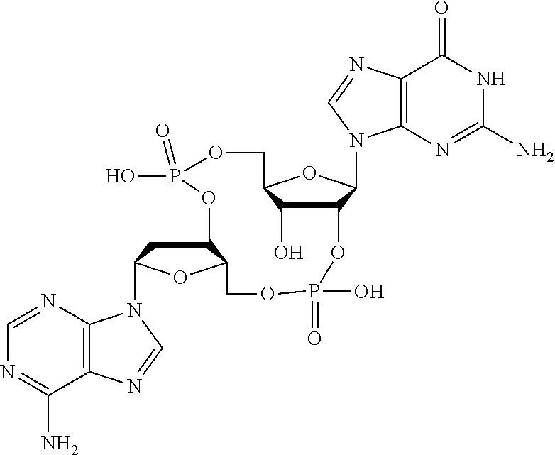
C12=C(N=CN=C1N)N(C1CC3C(O1)COP(O)(=O)OC1C(N4C5=C(C(=O)NC(N)=N5)N=C4)OC(COP(=O)(O)O3)C1O)C=N2
